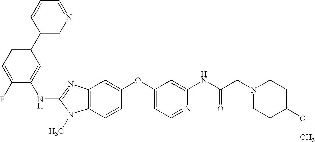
C1(C2=CN=CC=C2)=CC=C(F)C(NC2=NC3=C(N2C)C=CC(OC2=CC=NC(NC(CN4CCC(OC)CC4)=O)=C2)=C3)=C1
